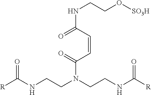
O=C(C=CC(=O)NCCO[SO3H])N(CCNC([R])=O)CCNC([R])=O
